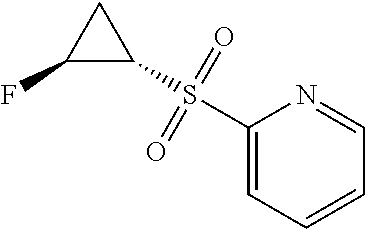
O=S(=O)(C1=CC=CC=N1)C1CC1F
